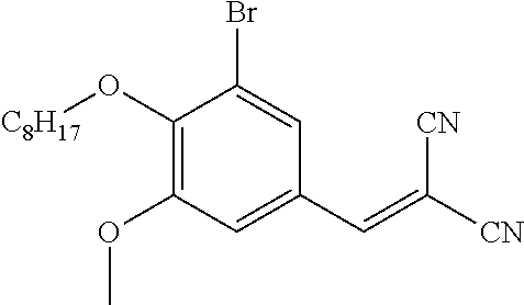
C1(O[C8H17])=C(OC)C=C(C=C([CN])[CN])C=C1Br
